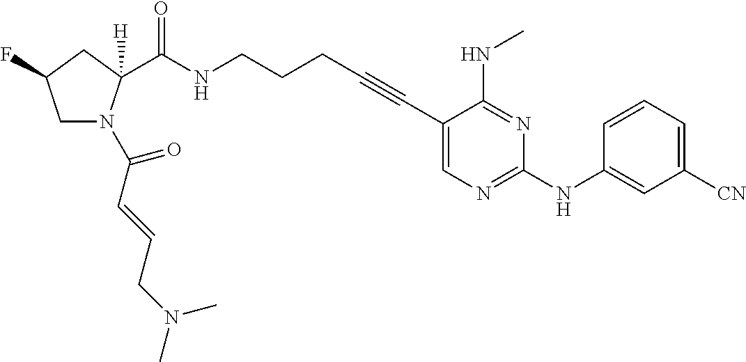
C1(C#CCCCNC(=O)C2([H])N(C(C=CCN(C)C)=O)CC(F)C2)=CN=C(NC2=CC([CN])=CC=C2)N=C1NC
